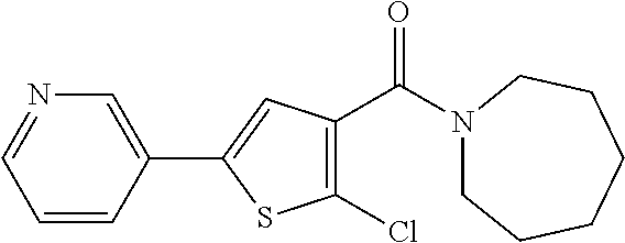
C1=CC(C2=CC(C(N3CCCCCC3)=O)=C(Cl)S2)=CN=C1
